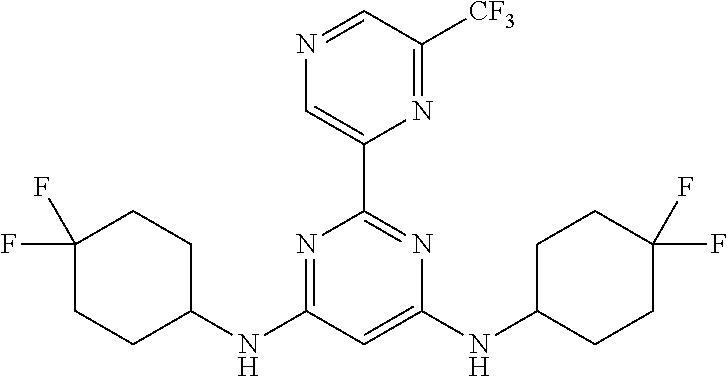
N1=C(NC2CCC(F)(F)CC2)C=C(NC2CCC(F)(F)CC2)N=C1C1=CN=CC([CF3])=N1
